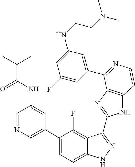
C1=C(C2=CC=C3C(=C2F)C(C2=NC4=C(N2)C=CN=C4C2=CC(NCCN(C)C)=CC(F)=C2)=NN3)C=C(NC(=O)C(C)C)C=N1
